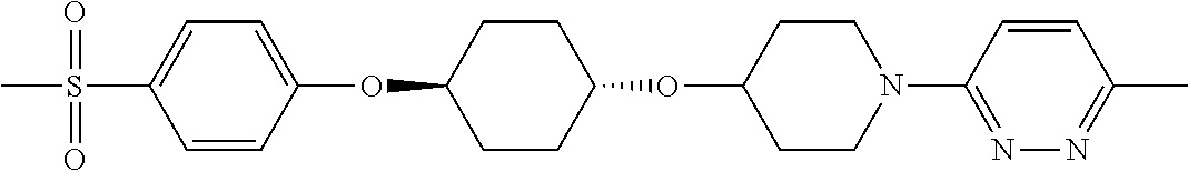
C1=CC(OC2CCC(OC3CCN(C4=NN=C(C)C=C4)CC3)CC2)=CC=C1S(C)(=O)=O
